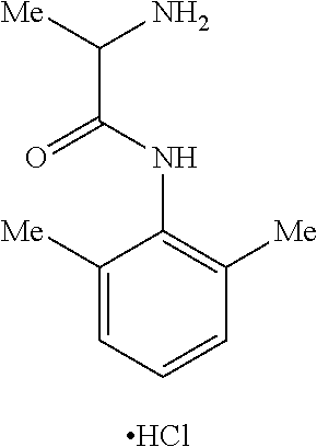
C1([Me])=CC=CC([Me])=C1NC(C([Me])N)=O.Cl
